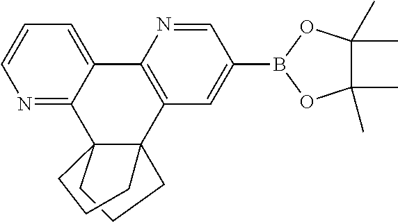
C12=NC=CC=C1C1=C(C34C2(CCC3)CCC4)C=C(B2OC(C)(C)C(C)(C)O2)C=N1
